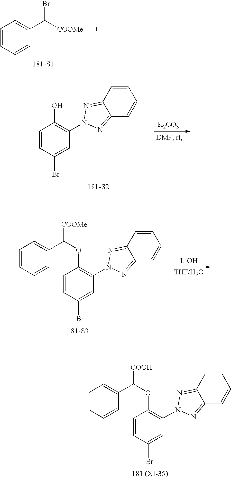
C1=CC(Br)=CC(N2N=C3C(=N2)C=CC=C3)=C1OC([COOH])C1=CC=CC=C1.[181 (XI-35)].C1=CC=CC(C([COOMe])Br)=C1.[181-S1].[K2CO3].[181-S2].C1=CC(Br)=CC(N2N=C3C(=N2)C=CC=C3)=C1O.C1=CC(Br)=CC(N2N=C3C(=N2)C=CC=C3)=C1OC([COOMe])C1=CC=CC=C1.[181-S3].[LiOH]
